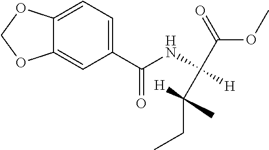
C12=CC=C(C(NC([H])(C(=O)OC)C(CC)([H])C)=O)C=C1OCO2
